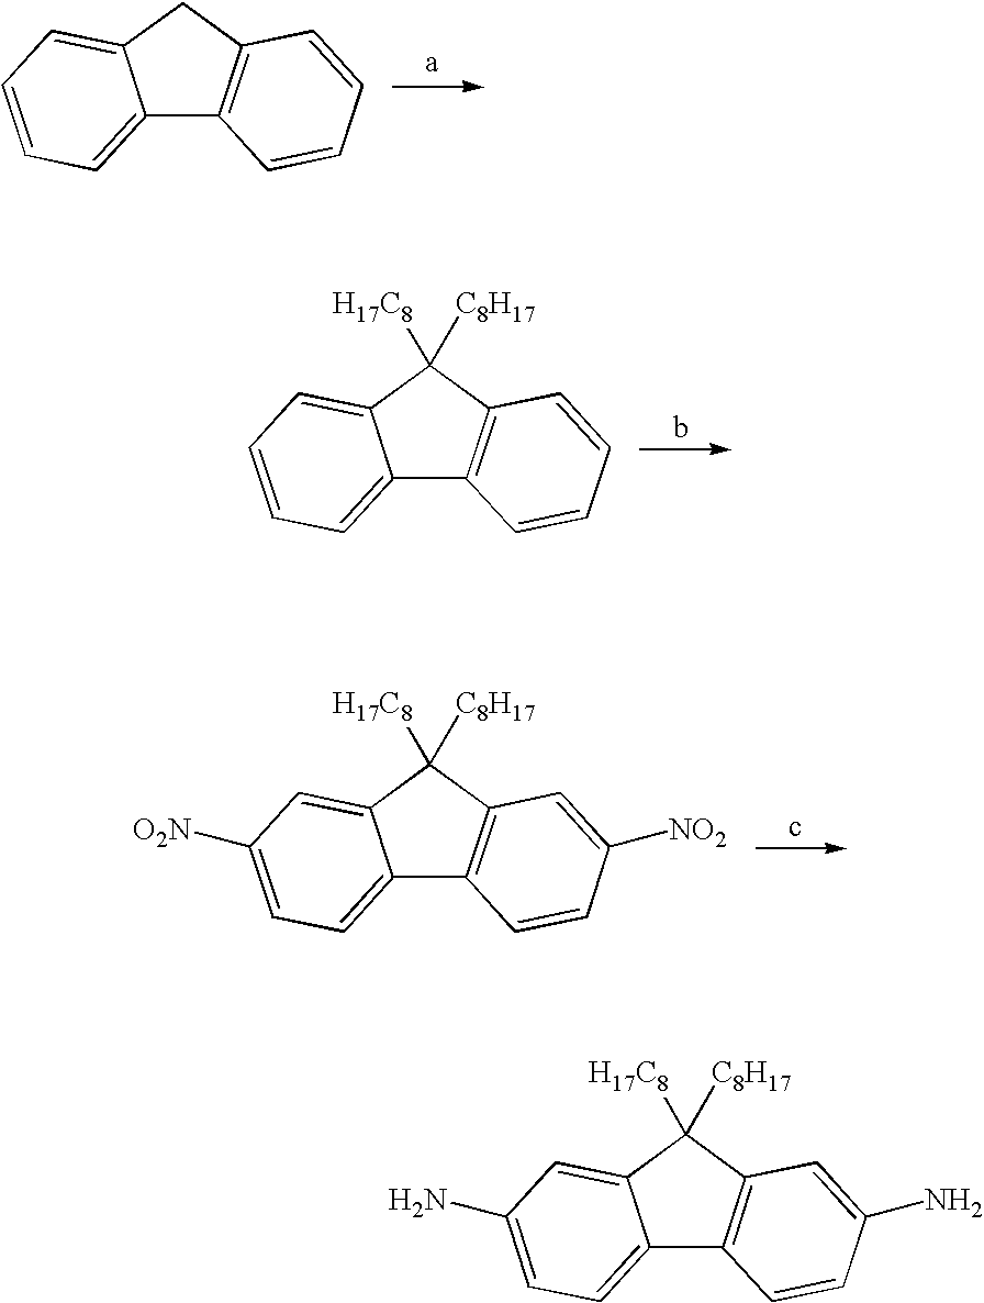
C12=CC=CC=C1CC1=C2C=CC=C1.C12=CC=CC=C1C([H17C8])([C8H17])C1=C2C=CC=C1.C12=CC=C([O2N])C=C1C([H17C8])([C8H17])C1=C2C=CC([NO2])=C1.C12=CC=C(N)C=C1C([H17C8])([C8H17])C1=C2C=CC(N)=C1
